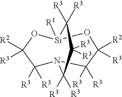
[Si]12([R1])OC([R3])([R2])C([R3])([R3])N(C([R3])([R3])C([R2])([R3])O1)C([R3])([R3])C([R3])([R3])C2([R3])[R3]
